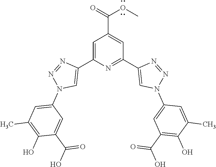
C1=C(C2=CN(C3=CC(C)=C(O)C(C(O)=O)=C3)N=N2)N=C(C2=CN(C3=CC(C(O)=O)=C(O)C(C)=C3)N=N2)C=C1C(=O)OC
